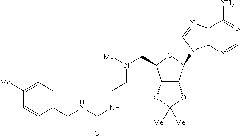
C12=C(N=CN1C1C3C(C(CN([Me])CCNC(NCC4=CC=C([Me])C=C4)=O)O1)OC([Me])([Me])O3)C(N)=NC=N2
